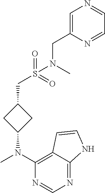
CN(C1=C2C(=NC=N1)NC=C2)C1CC(CS(=O)(=O)N(CC2=CN=CC=N2)C)C1
